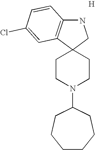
N1C2=C(C3(C1)CCN(C1CCCCCC1)CC3)C=C(Cl)C=C2.[H]
